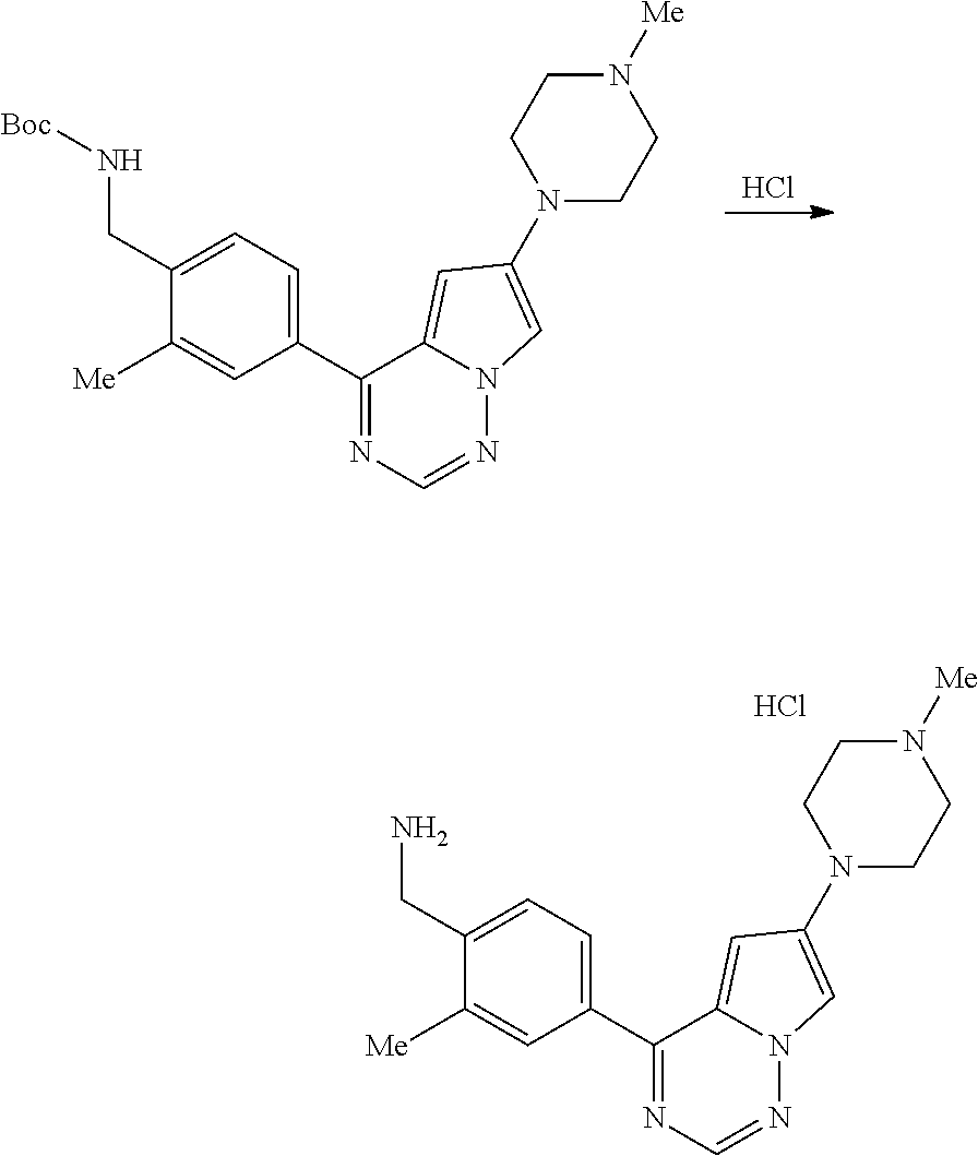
Cl.N12N=CN=C(C3=CC=C(CN[Boc])C([Me])=C3)C1=CC(N1CCN([Me])CC1)=C2.N12N=CN=C(C3=CC=C(CN)C([Me])=C3)C1=CC(N1CCN([Me])CC1)=C2.Cl
